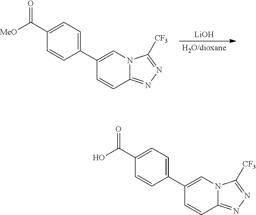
[LiOH].[H2O/dioxane].C1=CC(C2=CN3C(=NN=C3[CF3])C=C2)=CC=C1C([MeO])=O.C1=CC(C2=CN3C(=NN=C3[CF3])C=C2)=CC=C1C(O)=O
